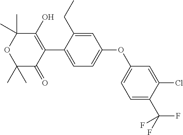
C1(C)(C)C(=O)C(C2=CC=C(OC3=CC=C(C(F)(F)F)C(Cl)=C3)C=C2CC)=C(O)C(C)(C)O1
